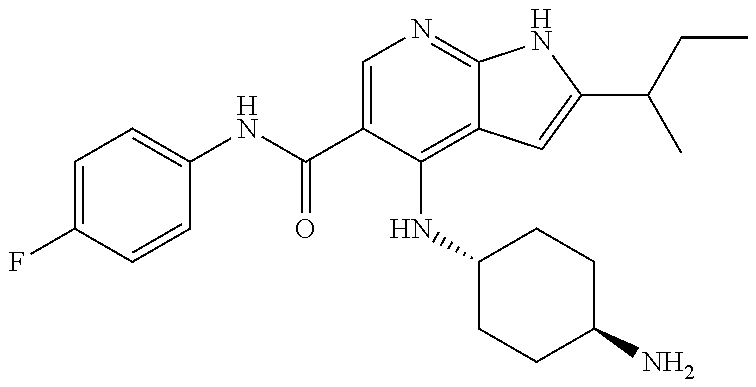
C1=C(F)C=CC(NC(C2=CN=C3C(=C2NC2CCC(N)CC2)C=C(C(CC)C)N3)=O)=C1
